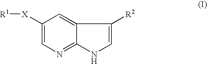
C1([X][R1])=CN=C2C(=C1)C([R2])=CN2
